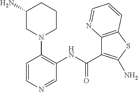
C1=NC=CC(N2CCCC(N)C2)=C1NC(C1=C(N)SC2=C1N=CC=C2)=O
